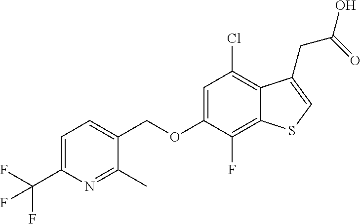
C(OC1=CC(Cl)=C2C(=C1F)SC=C2CC(O)=O)C1=CC=C(C(F)(F)F)N=C1C
